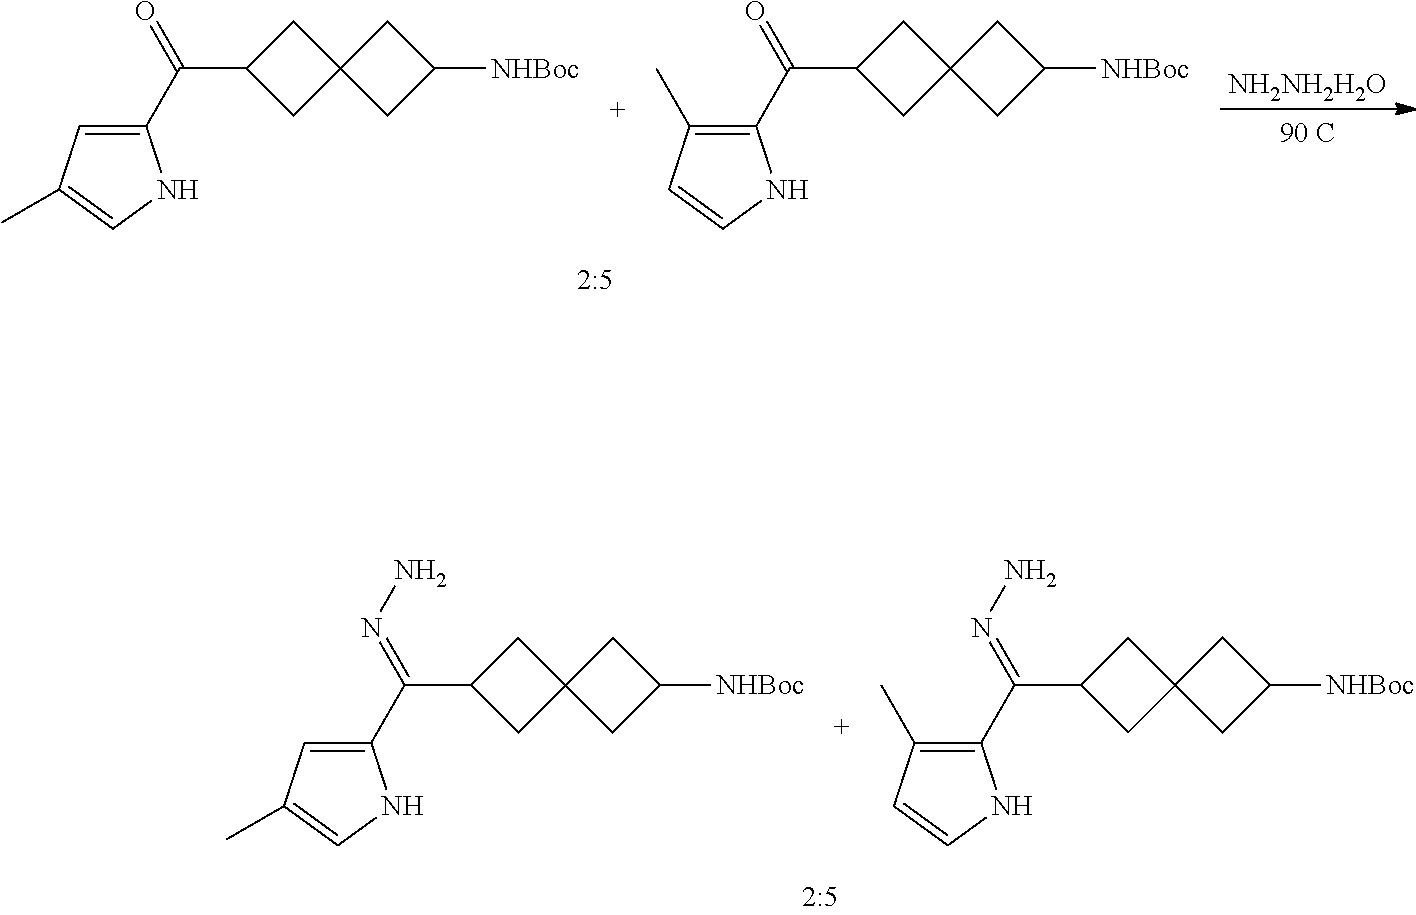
C1C(C(=O)C2=CC(C)=CN2)CC12CC([NHBoc])C2.C1C(C(=O)C2=C(C)C=CN2)CC12CC([NHBoc])C2.[NH2NH2H2O].C1C(C(=NN)C2=CC(C)=CN2)CC12CC([NHBoc])C2.C1C(C(=NN)C2=C(C)C=CN2)CC12CC([NHBoc])C2
